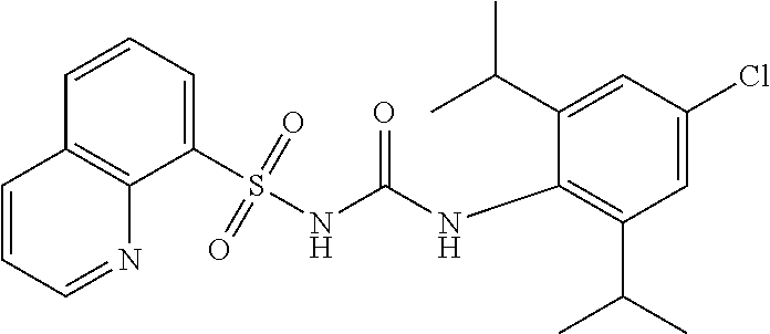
C1=C(Cl)C=C(C(C)C)C(NC(NS(C2=CC=CC3=C2N=CC=C3)(=O)=O)=O)=C1C(C)C
